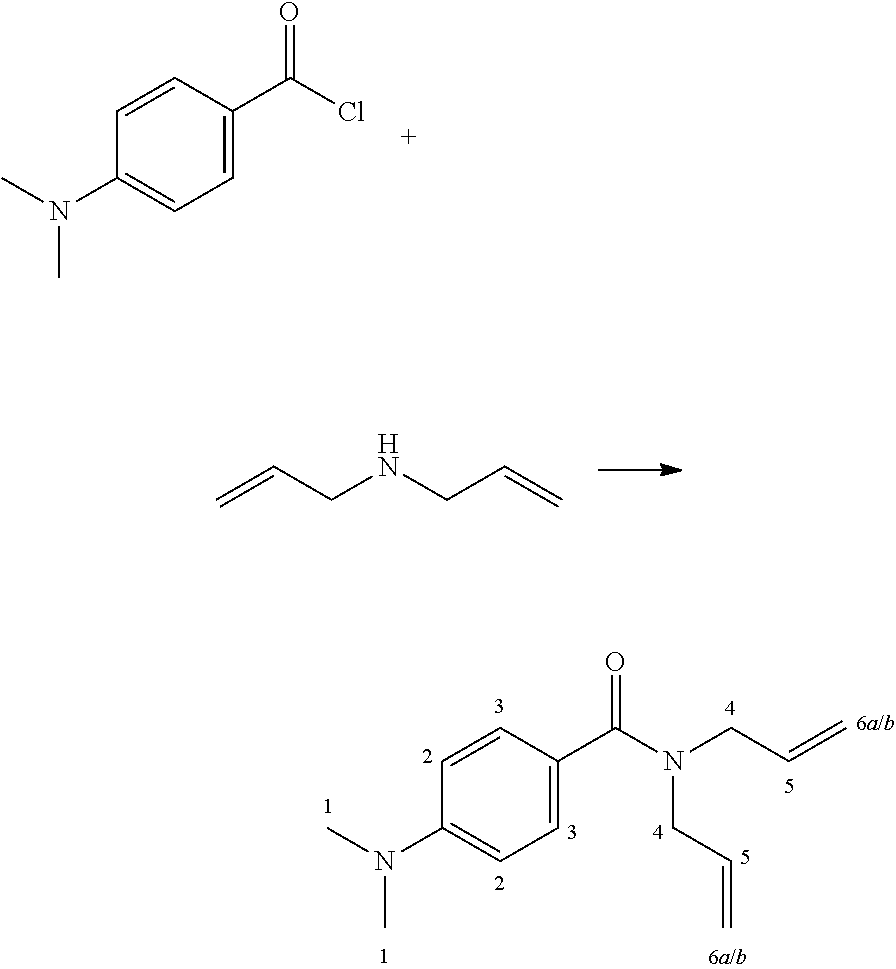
C1=CC(C(Cl)=O)=CC=C1N(C)C.C=CCNCC=C.C1=CC(C(N(CC=C)CC=C)=O)=CC=C1N(C)C
